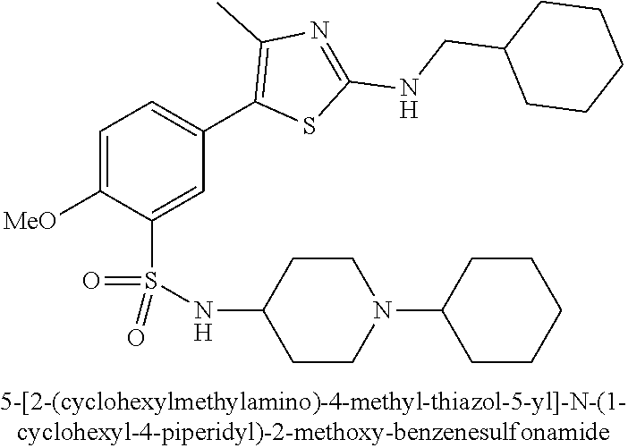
C1=C([OMe])C(S(NC2CCN(C3CCCCC3)CC2)(=O)=O)=CC(C2=C(C)N=C(NCC3CCCCC3)S2)=C1
